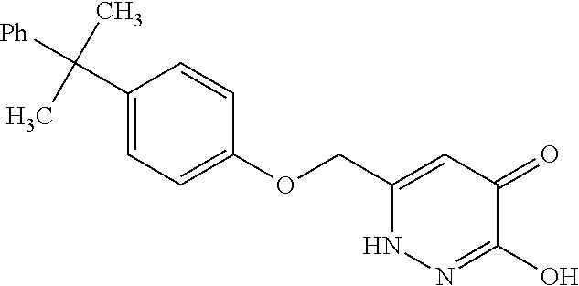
C1(OCC2=CC(=O)C(O)=NN2)=CC=C(C([Ph])(C)C)C=C1
